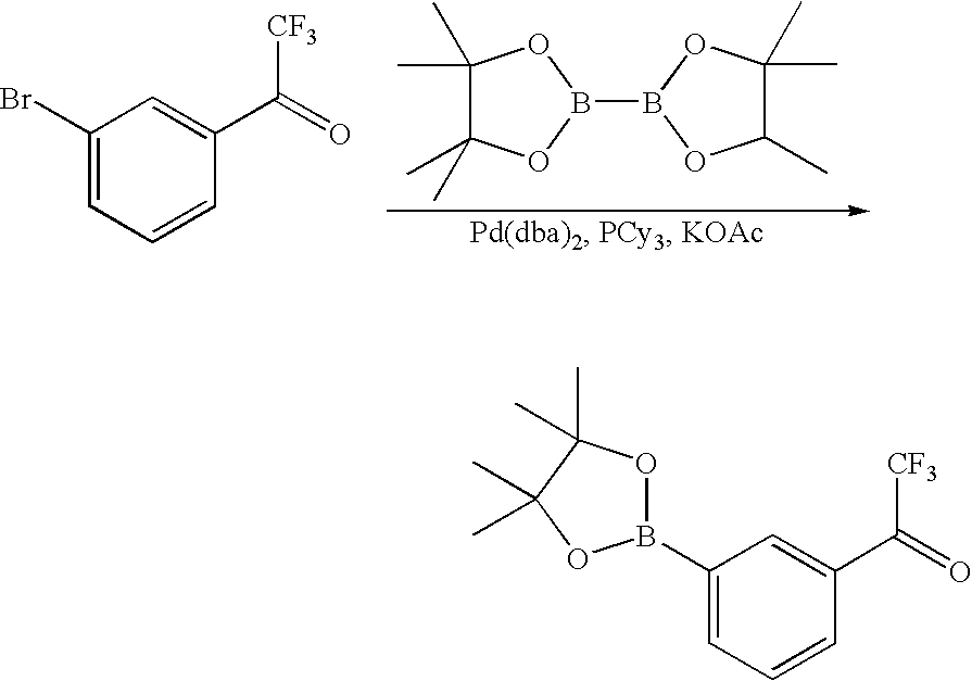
C1(C)(C)C(C)(C)OB(B2OC(C)C(C)(C)O2)O1.C1(Br)=CC=CC(C(=O)[CF3])=C1.C1(B2OC(C)(C)C(C)(C)O2)=CC=CC(C(=O)[CF3])=C1
